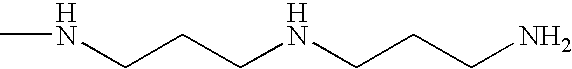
N(CCCNCCCN)C
